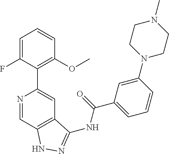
N1=CC2=C(C=C1C1=C(OC)C=CC=C1F)C(NC(C1=CC=CC(N3CCN(C)CC3)=C1)=O)=NN2
